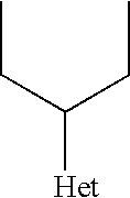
CCC(CC)[Het]
